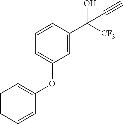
C(O)(C#C)(C1=CC(OC2=CC=CC=C2)=CC=C1)[CF3]
